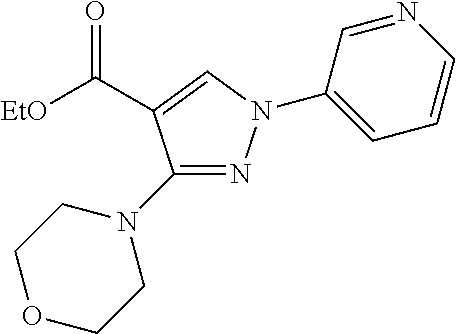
C(C1=CN(C2=CC=CN=C2)N=C1N1CCOCC1)([EtO])=O
